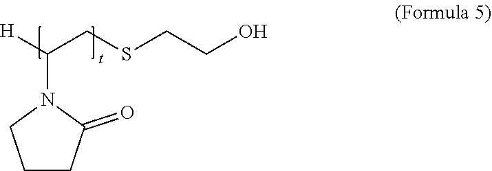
[H]C(CSCCO)N1CCCC1=O
